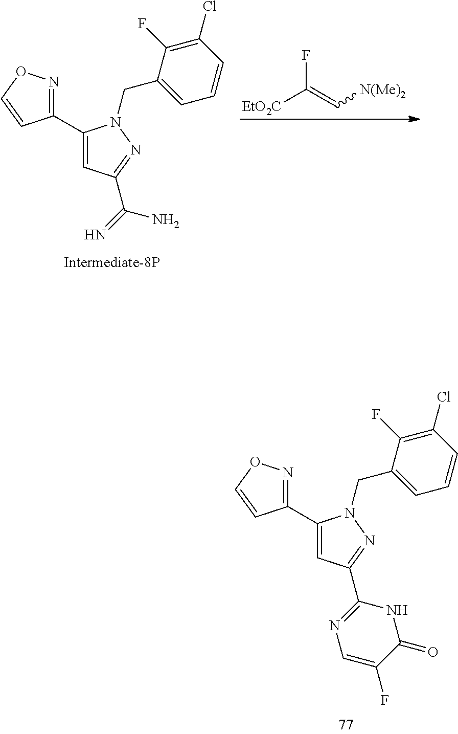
[EtO2C]C(=C[N(Me)2])F.C1(C2=NOC=C2)=CC(C(N)=N)=NN1CC1=CC=CC(Cl)=C1F.C1(C2=NOC=C2)=CC(C2=NC=C(F)C(=O)N2)=NN1CC1=CC=CC(Cl)=C1F
